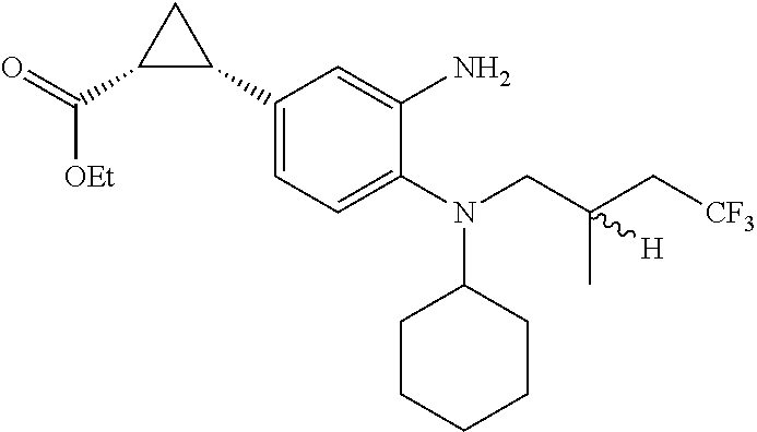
C1(N(CC(C[CF3])(C)[H])C2CCCCC2)=CC=C(C2CC2C(=O)[OEt])C=C1N
